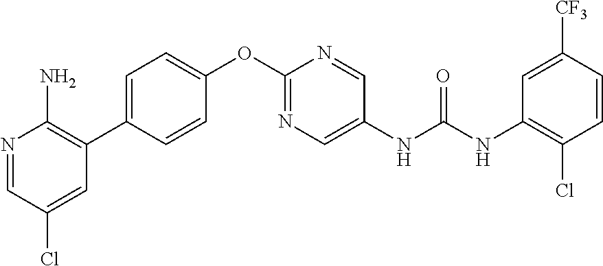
C1(OC2=NC=C(NC(NC3=C(Cl)C=CC([CF3])=C3)=O)C=N2)=CC=C(C2=C(N)N=CC(Cl)=C2)C=C1
